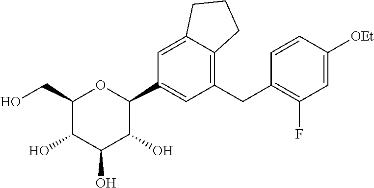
C1(CO)C(O)C(O)C(O)C(C2=CC(CC3=C(F)C=C([OEt])C=C3)=C3C(=C2)CCC3)O1
